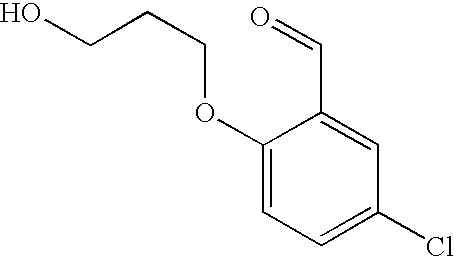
C1(OCCCO)=CC=C(Cl)C=C1C=O
